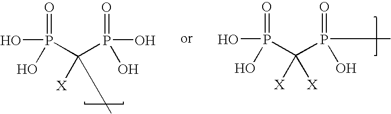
OP(C(P(O)(=O)O)([X])C)(=O)O.OP(C(P(=O)(O)C)([X])[X])(=O)O
